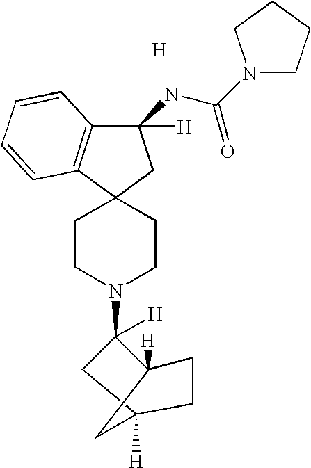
C12(CCN(C3([H])CC4([H])CC3([H])CC4)CC1)CC([H])(NC(N1CCCC1)=O)C1=C2C=CC=C1.[H]
